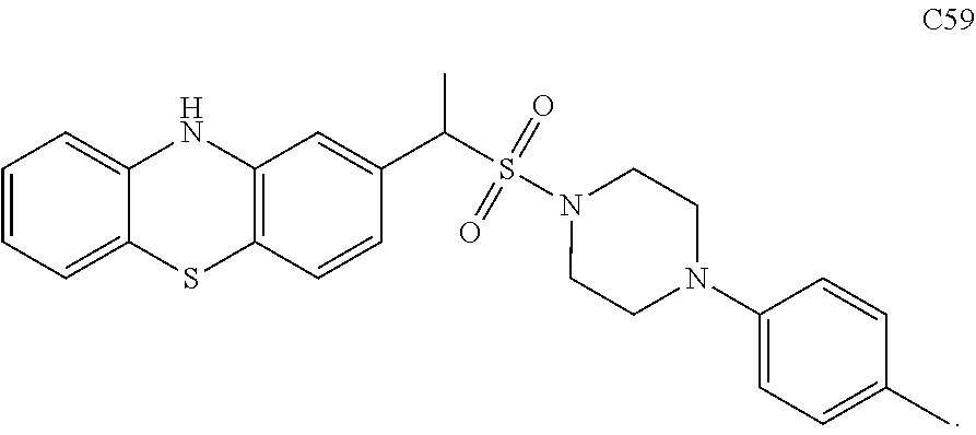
C1=CC=C2C(=C1)NC1=C(S2)C=CC(C(C)S(N2CCN(C3=CC=C(C)C=C3)CC2)(=O)=O)=C1
